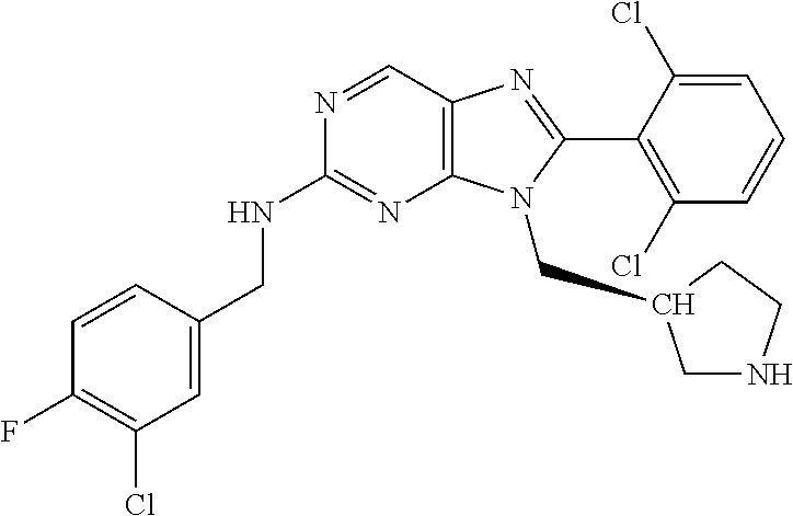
C12=C(C=NC(NCC3=CC(Cl)=C(F)C=C3)=N1)N=C(C1=C(Cl)C=CC=C1Cl)N2CC1CNCC1
